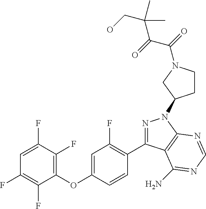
C1(OC2=CC(F)=C(C3=NN(C4CCN(C(=O)C(C(CO)(C)C)=O)C4)C4=C3C(N)=NC=N4)C=C2)=C(F)C(F)=CC(F)=C1F
